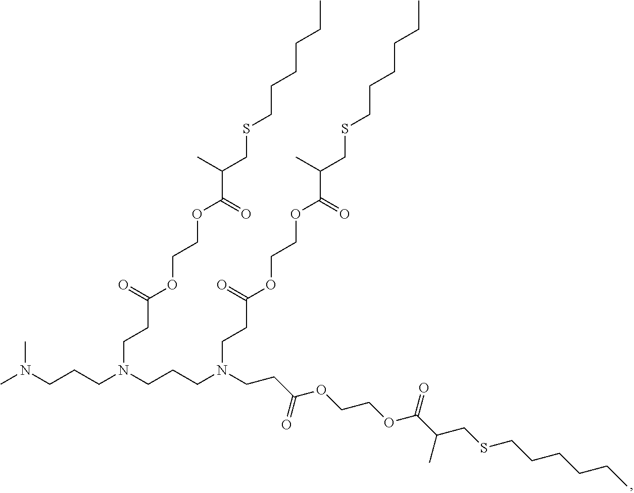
CN(CCCN(CCCN(CCC(OCCOC(C(CSCCCCCC)C)=O)=O)CCC(OCCOC(C(CSCCCCCC)C)=O)=O)CCC(OCCOC(C(CSCCCCCC)C)=O)=O)C
